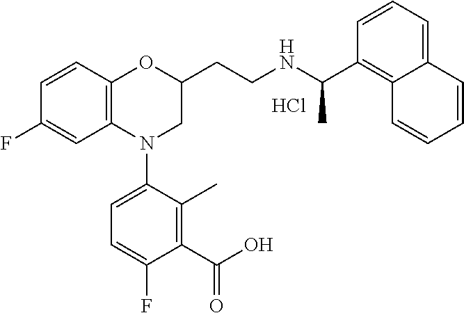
Cl.C1=CC2=C(C=C1F)N(C1=CC=C(F)C(C(O)=O)=C1C)CC(CCNC(C1=C3C(=CC=C1)C=CC=C3)C)O2
